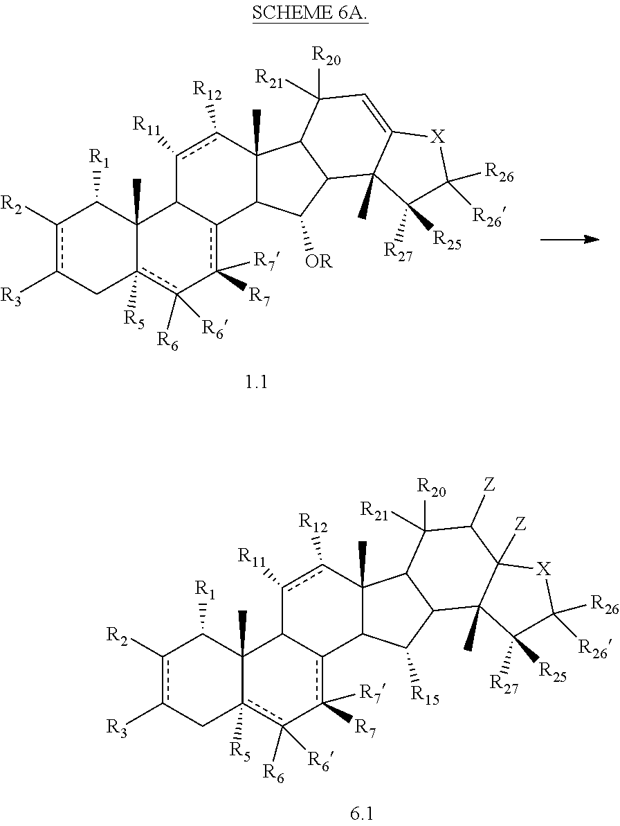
c1([R2])c([R3])Cc2([R5])c([R6])([R6])-c([R7])([R7])c3C(C2(C)C1[R1])c([R11])c([R12])C1(C)C3C([OR])C2C1C([R20])([R21])C=C1C2(C)C([R25])([R27])C([R26])([R26])[X]1.c1([R2])c([R3])Cc2([R5])c([R6])([R6])-c([R7])([R7])c3C(C2(C)C1[R1])c([R11])c([R12])C1(C)C3C([R15])C2C1C([R20])([R21])C([Z])C1([Z])C2(C)C([R25])([R27])C([R26])([R26])[X]1
